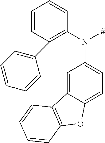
C1=CC(C2=CC=CC=C2)=C(N(C2=CC=C3C(=C2)C2=C(O3)C=CC=C2)[#])C=C1
